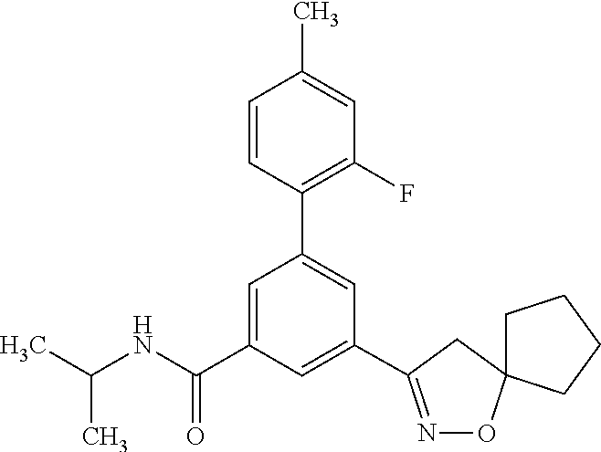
C1(C2=NOC3(C2)CCCC3)=CC(C(NC(C)C)=O)=CC(C2=C(F)C=C(C)C=C2)=C1
